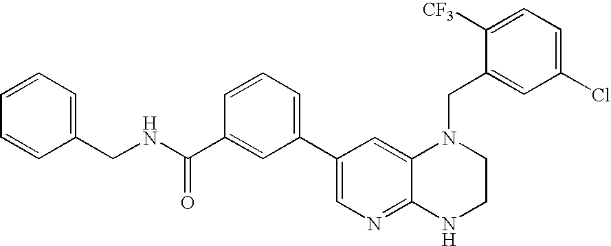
C1(CNC(C2=CC(C3=CN=C4C(=C3)N(CC3=CC(Cl)=CC=C3[CF3])CCN4)=CC=C2)=O)=CC=CC=C1
